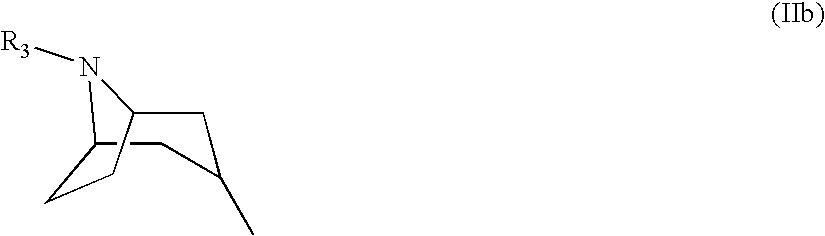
C12CC(C)CC(CC1)N2[R3]
